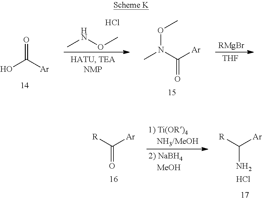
CNOC.Cl.OC([Ar])=O.[RMgBr].[THF].CN(C([Ar])=O)OC.[R]C([Ar])N.Cl.[R]C([Ar])=O
